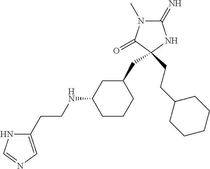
C1(=N)N(C)C(=O)C(CCC2CCCCC2)(CC2CC(NCCC3=CN=CN3)CCC2)N1
